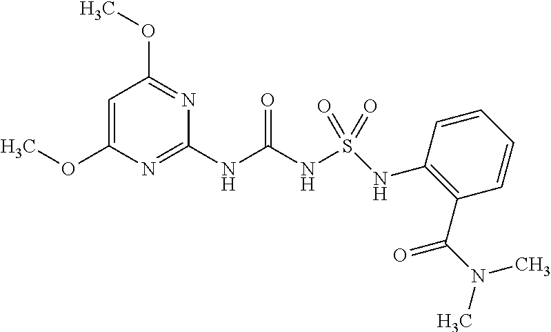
COC1=CC(OC)=NC(NC(NS(=O)(NC2=C(C(=O)N(C)C)C=CC=C2)=O)=O)=N1
